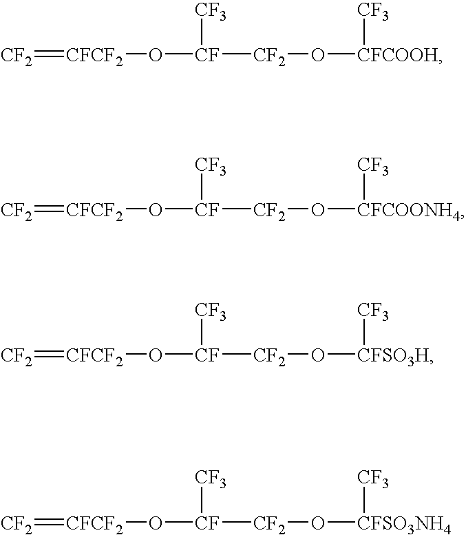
[CFCF2](=[CF2])O[CF]([CF2]O[CFCOOH][CF3])[CF3].[CFCF2](=[CF2])O[CF]([CF2]O[CFCOONH4][CF3])[CF3].[CFCF2](=[CF2])O[CF]([CF2]O[CFSO3H][CF3])[CF3].[CFCF2](=[CF2])O[CF]([CF2]O[CFSO3NH4][CF3])[CF3]
